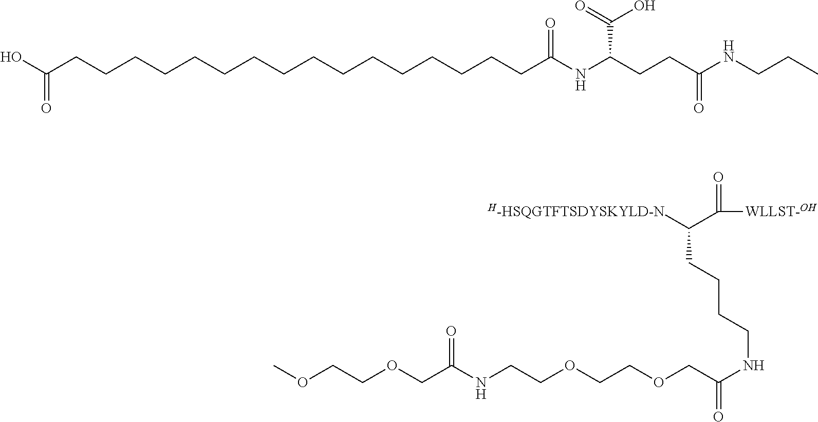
C(CNC(CCC(C(=O)O)NC(=O)CCCCCCCCCCCCCCCCC(O)=O)=O)C.[H-HSQGTFTSDYSKYLD-N]C(C([WLLST-OH])=O)CCCCNC(=O)COCCOCCNC(COCCOC)=O
